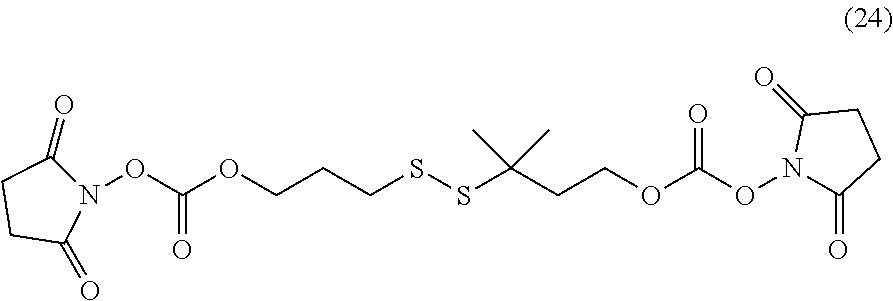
O(CCCSSC(CCOC(ON1C(=O)CCC1=O)=O)(C)C)C(ON1C(=O)CCC1=O)=O
